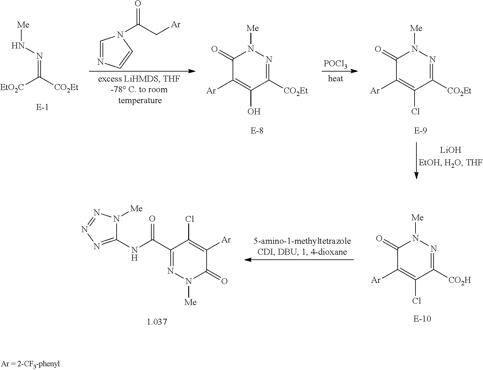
C1(=O)C([Ar])=C(Cl)C([CO2H])=NN1[Me].C(C1=NN([Me])C(=O)C([Ar])=C1Cl)(=O)NC1=NN=NN1[Me].[EtO2C]C([CO2Et])=NN[Me].C1(=O)C([Ar])=C(O)C([CO2Et])=NN1[Me].[POCl3].C1(=O)C([Ar])=C(Cl)C([CO2Et])=NN1[Me].C(C[Ar])(=O)N1C=NC=C1
